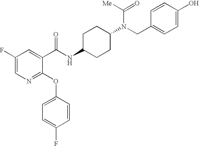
N1=C(OC2=CC=C(F)C=C2)C(C(NC2CCC(N(CC3=CC=C(O)C=C3)C([Me])=O)CC2)=O)=CC(F)=C1
